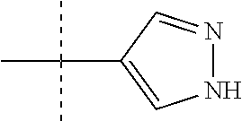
N1N=CC(C(C)(C)C)=C1
